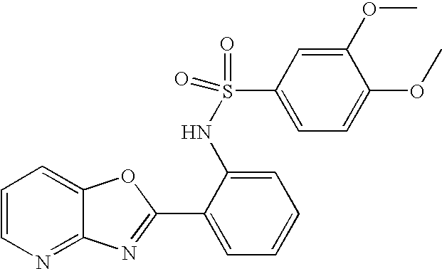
C12=NC=CC=C1OC(C1=CC=CC=C1NS(=O)(C1=CC=C(OC)C(OC)=C1)=O)=N2
